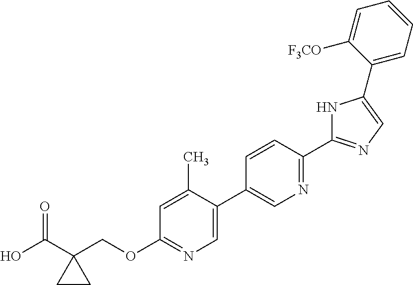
OC(C1(COC2=NC=C(C3=CN=C(C4=NC=C(C5=CC=CC=C5[F3CO])N4)C=C3)C(C)=C2)CC1)=O
